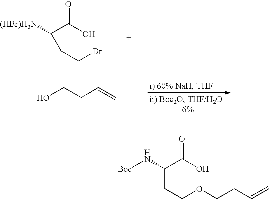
C(N[Boc])(C(O)=O)CCOCCC=C.C([(HBr)H2N])(C(O)=O)CCBr.OCCC=C
